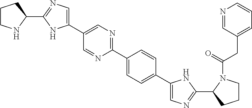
C1CNC(C2=NC=C(C3=CN=C(C4=CC=C(C5=CN=C(C6CCCN6C(=O)CC6=CC=CN=C6)N5)C=C4)N=C3)N2)C1
